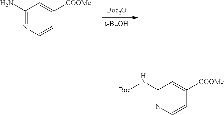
[t-BuOH].[Boc2O].C1(N)=NC=CC([COOMe])=C1.C1(N[Boc])=NC=CC([COOMe])=C1
